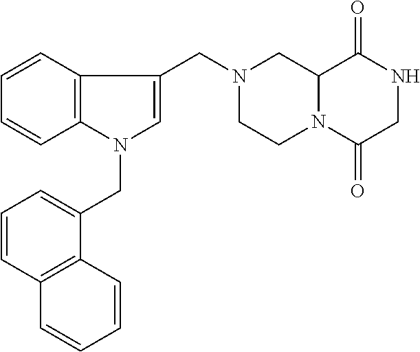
C12N(C(=O)CNC1=O)CCN(CC1=CN(CC3=CC=CC4=C3C=CC=C4)C3=C1C=CC=C3)C2
